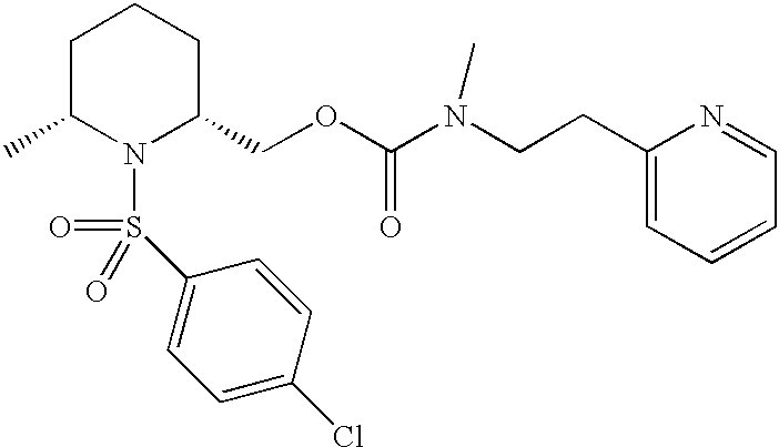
N1(S(=O)(=O)C2=CC=C(Cl)C=C2)C(COC(N(CCC2=CC=CC=N2)C)=O)CCCC1C
